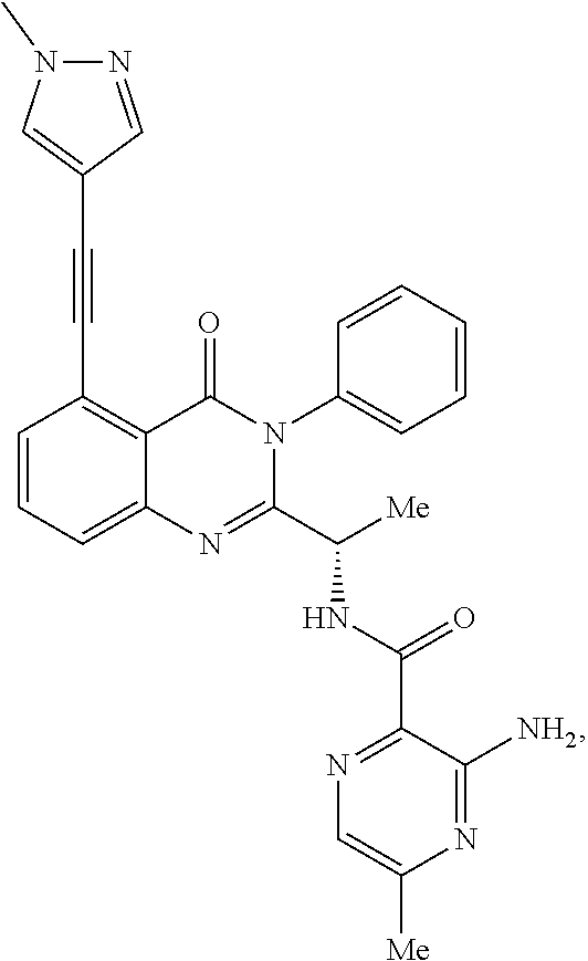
C1=CC=C2C(=C1C#CC1=CN(C)N=C1)C(=O)N(C1=CC=CC=C1)C(C([Me])NC(=O)C1=NC=C([Me])N=C1N)=N2
